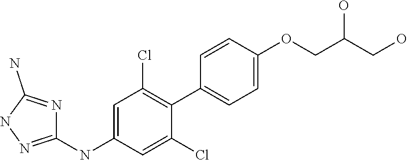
C1=C(NC2=NNC(N)=N2)C=C(Cl)C(C2=CC=C(OCC(CO)O)C=C2)=C1Cl
